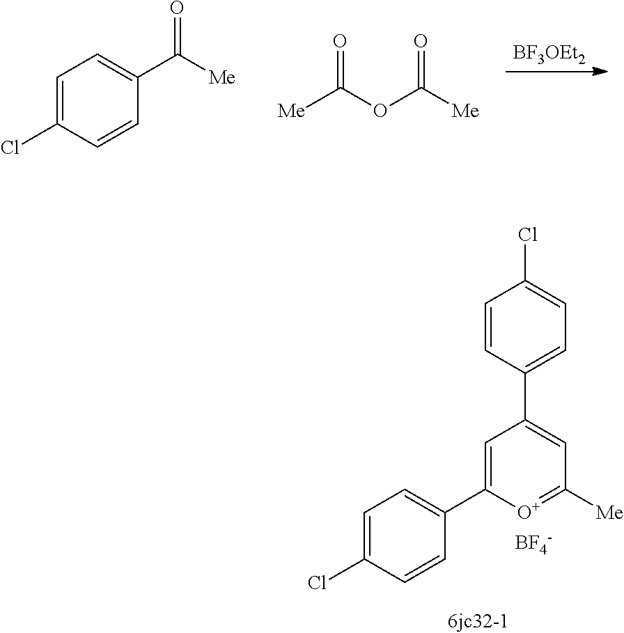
C1=C(Cl)C=CC(C([Me])=O)=C1.[BF3OEt2].[Me]C(OC([Me])=O)=O.C1=C(Cl)C=CC(C2=CC(C3=CC=C(Cl)C=C3)=CC([Me])=[O+]2)=C1.[BF4-]
